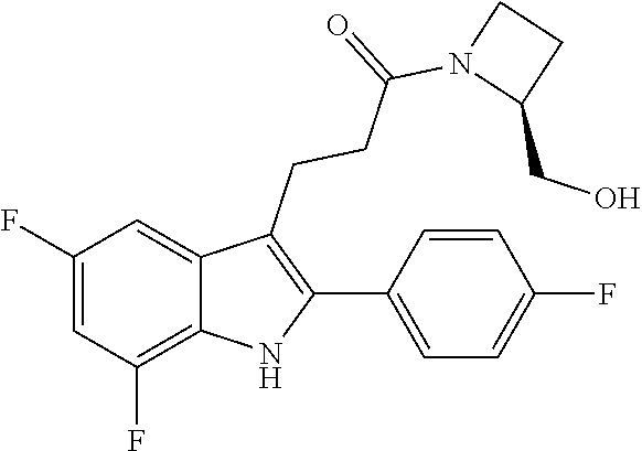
C1(CO)CCN1C(CCC1=C(C2=CC=C(F)C=C2)NC2=C(F)C=C(F)C=C21)=O
